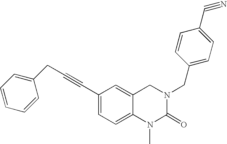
C(#CC1=CC=C2C(=C1)CN(CC1=CC=C(C#N)C=C1)C(=O)N2C)CC1=CC=CC=C1
